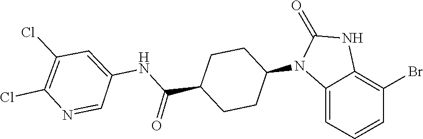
O=C1NC2=C(Br)C=CC=C2N1C1CCC(C(NC2=CC(Cl)=C(Cl)N=C2)=O)CC1
